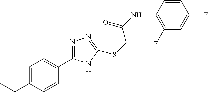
C1(F)=C(NC(=O)CSC2=NN=C(C3=CC=C(CC)C=C3)N2)C=CC(F)=C1
